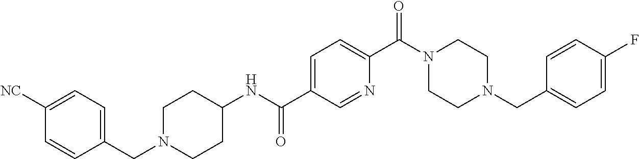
C1(CN2CCC(NC(C3=CC=C(C(N4CCN(CC5=CC=C(F)C=C5)CC4)=O)N=C3)=O)CC2)=CC=C([NC])C=C1
